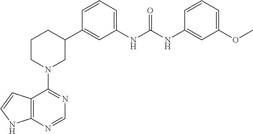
C12=C(N=CN=C1N1CC(C3=CC(NC(NC4=CC(OC)=CC=C4)=O)=CC=C3)CCC1)NC=C2
